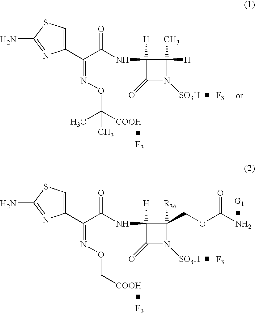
[F3].C1(C(=NOC(C)([COOH])C)C(=O)NC2([H])C(=O)N([SO3H])C2(C)[H])=CSC(N)=N1.[F3].[F3].C1(C(=NOC[COOH])C(=O)NC2([H])C(=O)N([SO3H])C2([R36])COC(=O)N)=CSC(N)=N1.[F3].[G1]
